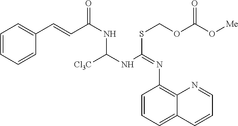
C1=CC=CC(C=CC(NC(NC(SCOC(O[Me])=O)=NC2=C3C(=CC=C2)C=CC=N3)[Cl3C])=O)=C1
